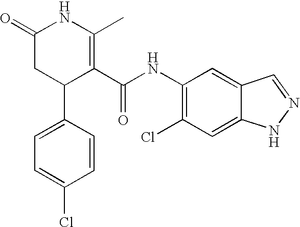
C1=C(C2C(C(NC3=C(Cl)C=C4C(=C3)C=NN4)=O)=C(C)NC(=O)C2)C=CC(Cl)=C1
